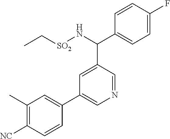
C1(C)=C([NC])C=CC(C2=CN=CC(C(C3=CC=C(F)C=C3)N[SO2]CC)=C2)=C1
